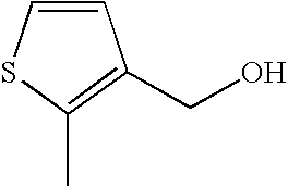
C1=CSC(C)=C1CO
